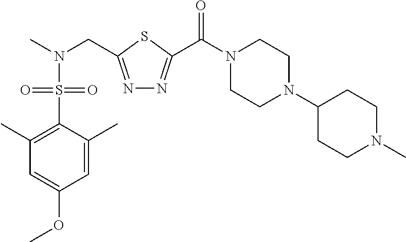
C1=C(C)C(S(N(C)CC2=NN=C(C(N3CCN(C4CCN(C)CC4)CC3)=O)S2)(=O)=O)=C(C)C=C1OC
